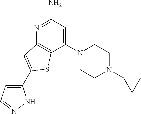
C1(N2CCN(C3CC3)CC2)=CC(N)=NC2=C1SC(C1=CC=NN1)=C2
